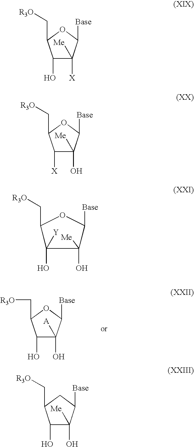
C1(O)C(O)([A])C([Base])OC1C[R3O].C1(O)C([X])([Me])C([Base])OC1C[R3O].C1([X])C(O)([Me])C([Base])OC1C[R3O].C1(O)([Y])C(O)([Me])C([Base])OC1C[R3O].C1(O)C(O)([Me])C([Base])CC1C[R3O]
